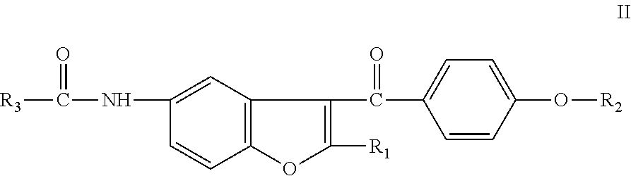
C1(NC(=O)[R3])=CC2=C(C=C1)OC([R1])=C2C(C1=CC=C(O[R2])C=C1)=O
